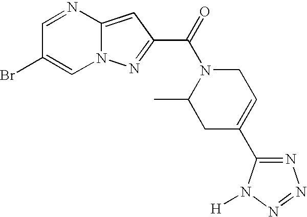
C1=NC2=CC(C(=O)N3C(C)CC(C4=NN=NN4[H])=CC3)=NN2C=C1Br
